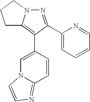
N1=C(C2=CC=CC=N2)C(C2=CN3C(=NC=C3)C=C2)=C2N1CCC2
